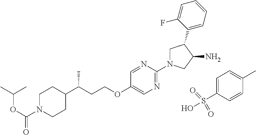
C1N(C(OC(C)C)=O)CCC(C(CCOC2=CN=C(N3CC(C4=CC=CC=C4F)C(N)C3)N=C2)C)C1.C1=C(S(O)(=O)=O)C=CC(C)=C1
